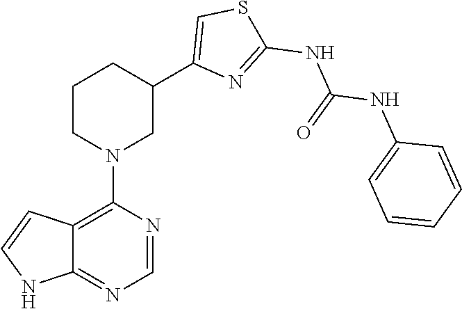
C12=C(N3CC(C4=CSC(NC(NC5=CC=CC=C5)=O)=N4)CCC3)N=CN=C1NC=C2
